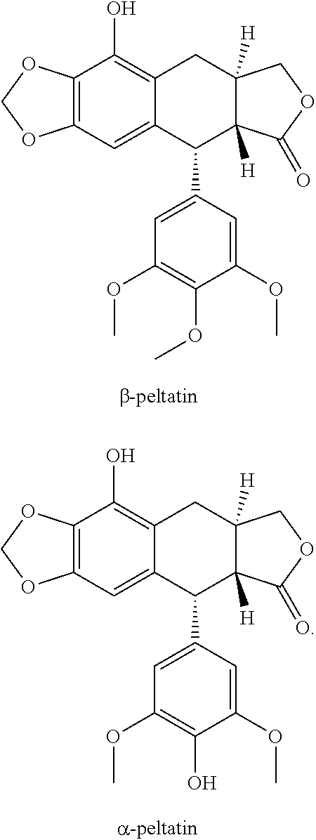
C1(OC)=CC(C2C3([H])C([H])(CC4=C(O)C5=C(C=C24)OCO5)COC3=O)=CC(OC)=C1OC.C1(OC)=CC(C2C3([H])C([H])(CC4=C(O)C5=C(C=C24)OCO5)COC3=O)=CC(OC)=C1O
